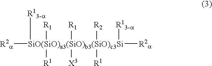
[R2a][SiO(SiO)a3(SiO)b3(SiO)c3Si]([R2a])([R13-a])([R1])([R1])([R2])([R13-a])([R1])([X3])[R1]
